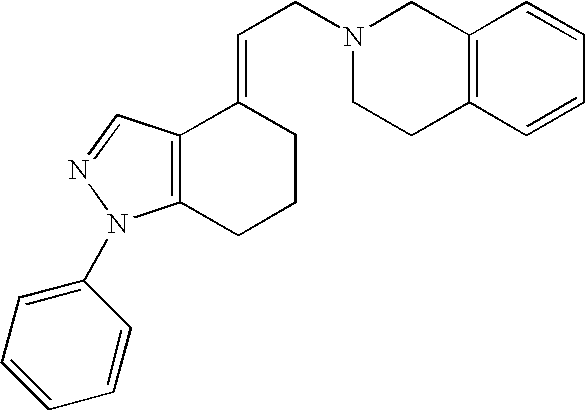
C12=C(CCCC1=CCN1CCC3=C(C1)C=CC=C3)N(C1=CC=CC=C1)N=C2
